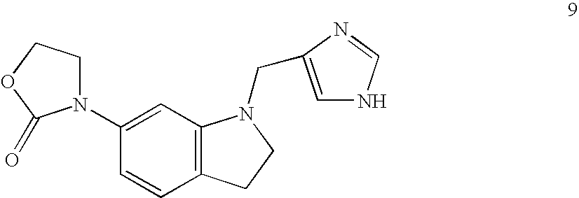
C1(N2CCOC2=O)=CC2=C(C=C1)CCN2CC1=CNC=N1
